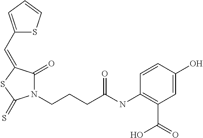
C1(C=C2C(=O)N(CCCC(NC3=C(C(=O)O)C=C(O)C=C3)=O)C(=S)S2)=CC=CS1
